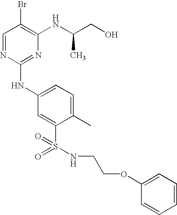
C1=NC(NC2=CC=C(C)C(S(=O)(=O)NCCOC3=CC=CC=C3)=C2)=NC(NC(CO)C)=C1Br
